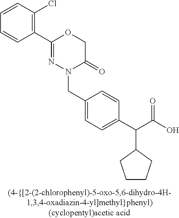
N1(CC2=CC=C(C(C(O)=O)C3CCCC3)C=C2)C(=O)COC(C2=C(Cl)C=CC=C2)=N1
